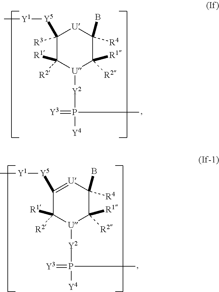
C1([R3])([Y5][Y1]C)C([R1])([R2])[U]([Y2]P([Y4])(=[Y3])C)C([R1])([R2])C(B)([R4])[U]1.C1([Y5][Y1]C)=[U]C(B)([R4])C([R1])([R2])[U]([Y2]P([Y4])(=[Y3])C)C1([R1])[R2]
